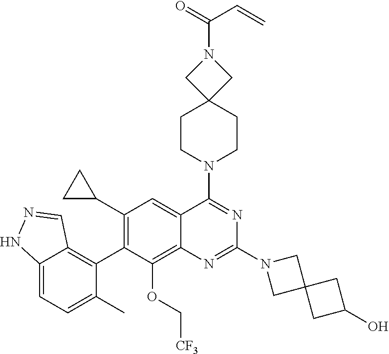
C12=CC=C(C)C(C3=C(C4CC4)C=C4C(=C3OC[CF3])N=C(N3CC5(C3)CC(O)C5)N=C4N3CCC4(CC3)CN(C(C=C)=O)C4)=C1C=NN2
